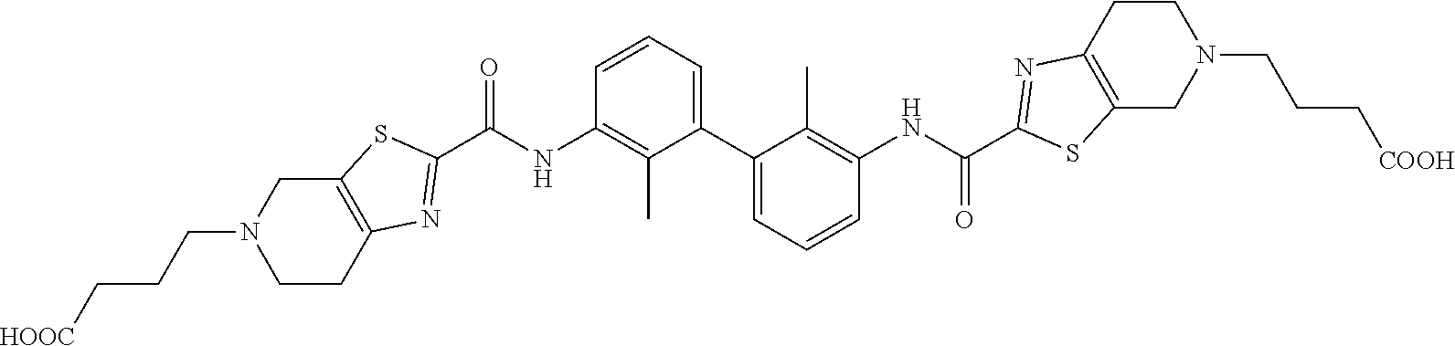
C12=C(SC(C(NC3=C(C)C(C4=CC=CC(NC(C5=NC6=C(S5)CN(CCC[COOH])CC6)=O)=C4C)=CC=C3)=O)=N1)CN(CCC[HOOC])CC2
